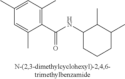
C1(C(NC2C(C)C(C)CCC2)=O)=C(C)C=C(C)C=C1C
